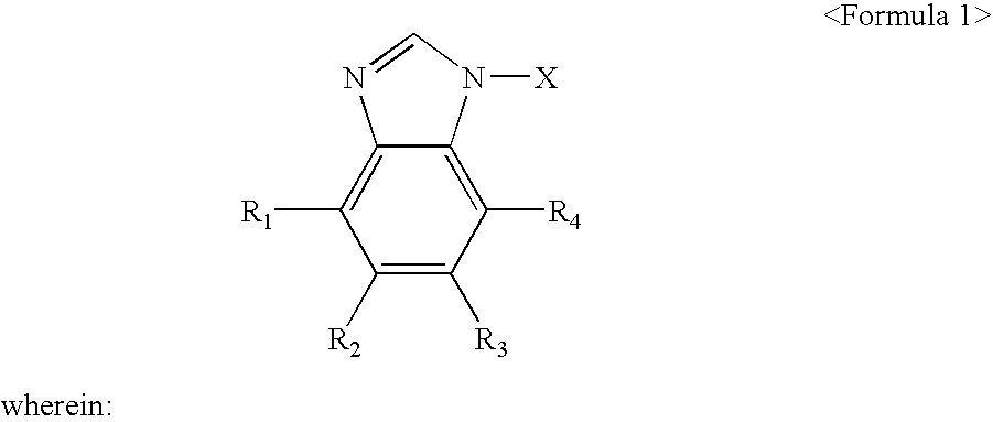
C12=C([R1])C([R2])=C([R3])C([R4])=C1N([X])C=N2
